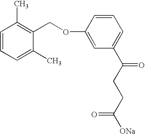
C1(OCC2=C(C)C=CC=C2C)=CC(C(=O)CCC(=O)[ONa])=CC=C1
